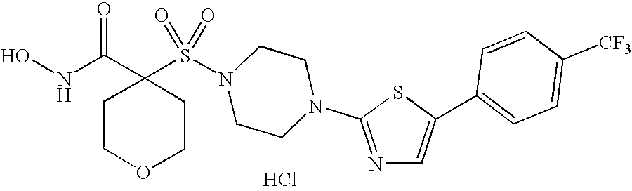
C1(S(N2CCN(C3=NC=C(C4=CC=C([CF3])C=C4)S3)CC2)(=O)=O)(C(NO)=O)CCOCC1.Cl
